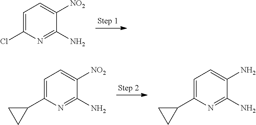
C1=C(Cl)N=C(N)C([NO2])=C1.C1=C(C2CC2)N=C(N)C([NO2])=C1.C1=C(C2CC2)N=C(N)C(N)=C1
